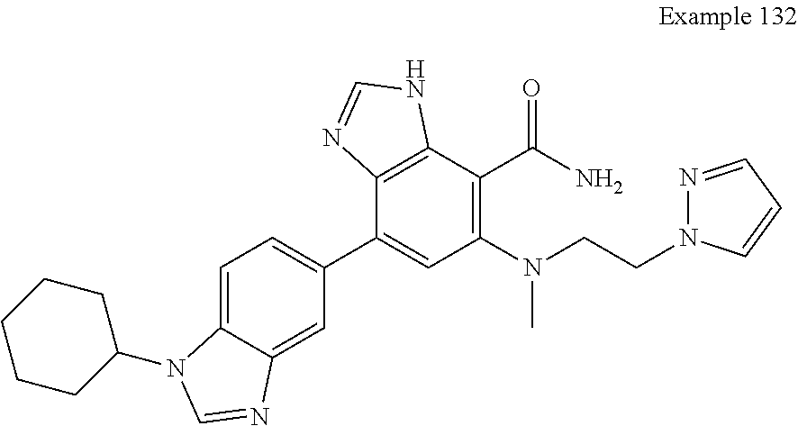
C1=C2C(=CC(C3=CC(N(CCN4N=CC=C4)C)=C(C(N)=O)C4=C3N=CN4)=C1)N=CN2C1CCCCC1
